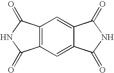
C1=C2C(=CC3=C1C(=O)NC3=O)C(=O)NC2=O
